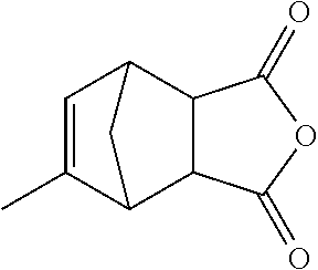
C1=C(C)C2C3C(C1C2)C(=O)OC3=O
